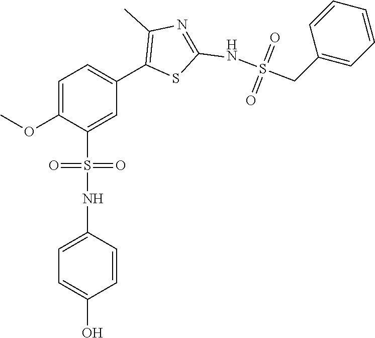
C1=C(OC)C(S(NC2=CC=C(O)C=C2)(=O)=O)=CC(C2=C(C)N=C(NS(CC3=CC=CC=C3)(=O)=O)S2)=C1
